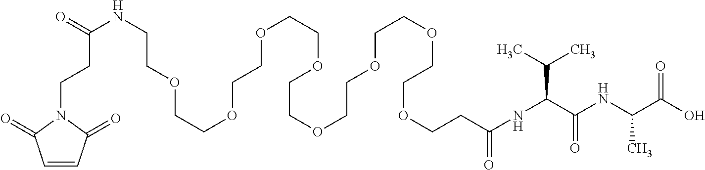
C1=CC(=O)N(CCC(NCCOCCOCCOCCOCCOCCOCCOCCOCCC(=O)NC(C(C)C)C(=O)NC(C)C(=O)O)=O)C1=O
